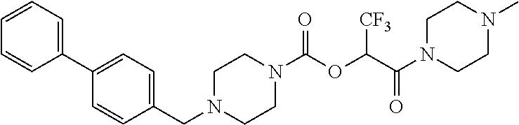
C1(C2=CC=C(CN3CCN(C(OC(C(=O)N4CCN(C)CC4)[CF3])=O)CC3)C=C2)=CC=CC=C1
